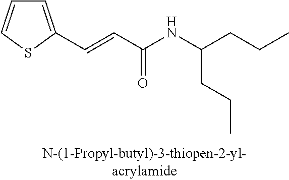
C(=CC(NC(CCC)CCC)=O)C1=CC=CS1
